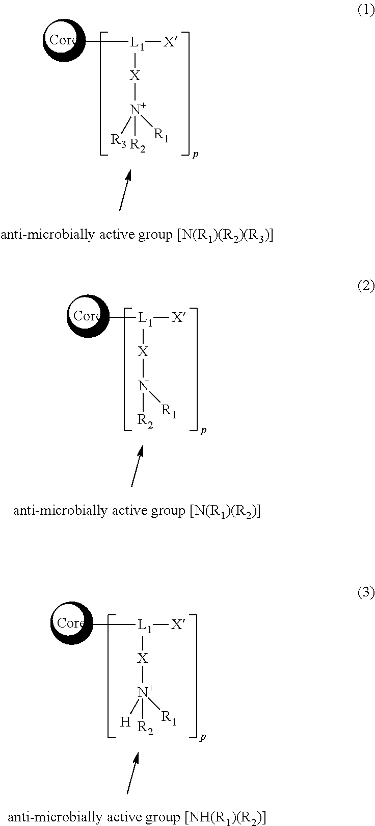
C[L1]([X])[X][N+]([R1])([R3])[R2].C[L1]([X])[X]N([R1])[R2].C[L1]([X])[X][N+]([R1])([H])[R2]
